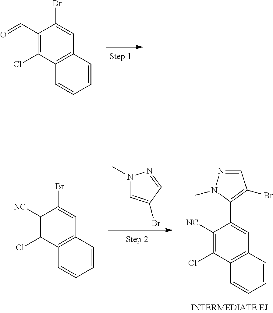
C1(C=O)=C(Cl)C2=C(C=C1Br)C=CC=C2.N1(C)C=C(Br)C=N1.C1([NC])=C(Cl)C2=C(C=C1C1=C(Br)C=NN1C)C=CC=C2.C1([NC])=C(Cl)C2=C(C=C1Br)C=CC=C2
